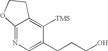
C12=NC=C(CCCO)C([TMS])=C1CCO2
